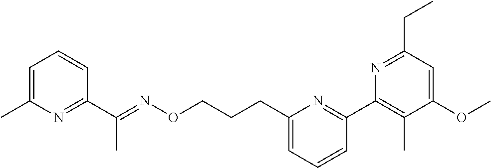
C1=C(C)N=C(C(=NOCCCC2=CC=CC(C3=C(C)C(OC)=CC(CC)=N3)=N2)C)C=C1
